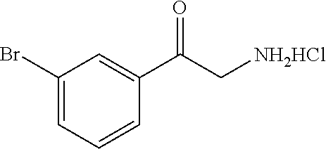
C1(Br)=CC=CC(C(C[NH2HCl])=O)=C1
